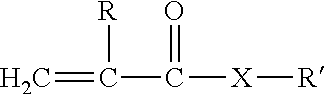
C=C([R])C(=O)[X][R]
